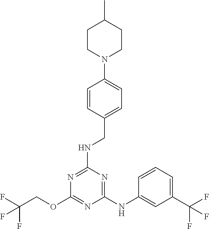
FC(F)(COC1=NC(NC2=CC(C(F)(F)F)=CC=C2)=NC(NCC2=CC=C(N3CCC(C)CC3)C=C2)=N1)F
